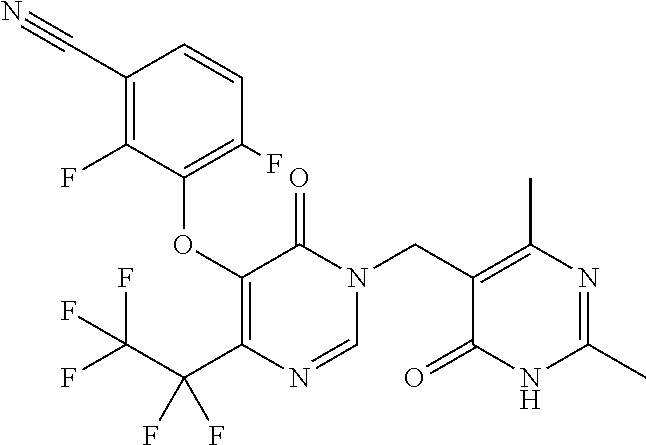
C1(C#N)=C(F)C(OC2=C(C(F)(C(F)(F)F)F)N=CN(CC3=C(C)N=C(C)NC3=O)C2=O)=C(F)C=C1
